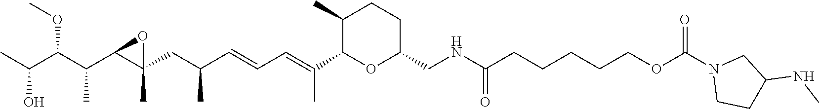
CC(C(C(C1C(CC(C=CC=C(C)C2OC(CNC(CCCCCOC(=O)N3CCC(NC)C3)=O)CCC2C)C)(C)O1)C)OC)O
